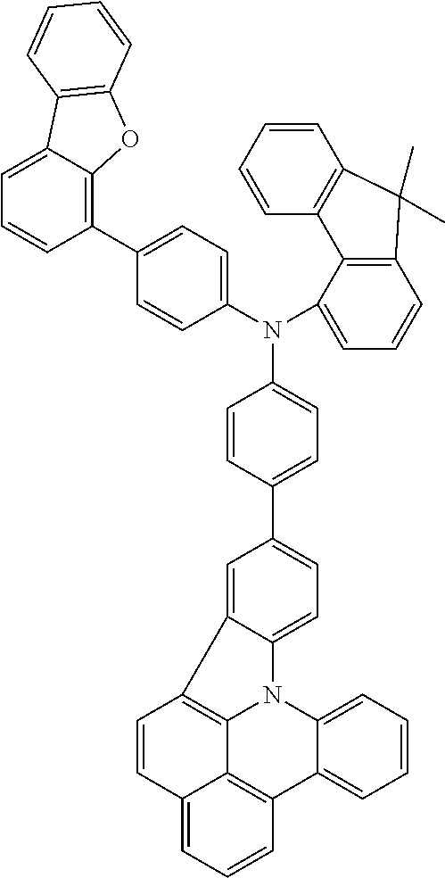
C1=CC(C2=CC=C3C(=C2)C2=C4N3C3=CC=CC=C3C3=C4C(=CC=C3)C=C2)=CC=C1N(C1=CC=C(C2=C3C(=CC=C2)C2=C(O3)C=CC=C2)C=C1)C1=CC=CC2=C1C1=C(C=CC=C1)C2(C)C
